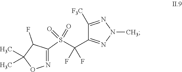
N1=C(S(C(C2=NN(C)N=C2[F3C])(F)F)(=O)=O)C(F)C(C)(C)O1
